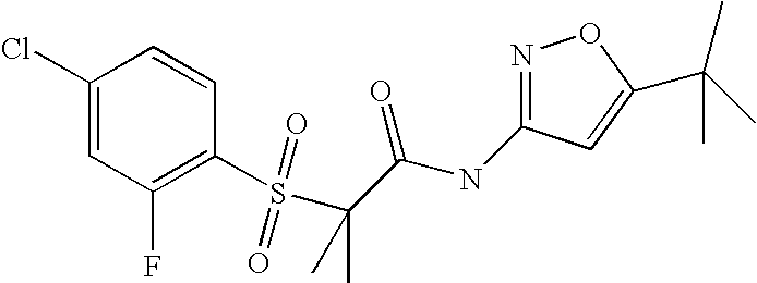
C1(Cl)=CC(F)=C(S(C(C(NC2=NOC(C(C)(C)C)=C2)=O)(C)C)(=O)=O)C=C1
